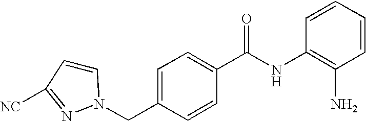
C1=CN(CC2=CC=C(C(NC3=C(N)C=CC=C3)=O)C=C2)N=C1[NC]
